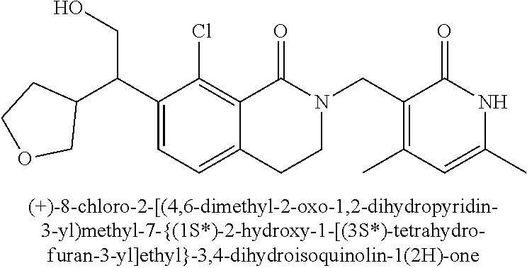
C1(C(C2CCOC2)CO)=CC=C2C(=C1Cl)C(=O)N(CC1=C(C)C=C(C)NC1=O)CC2
